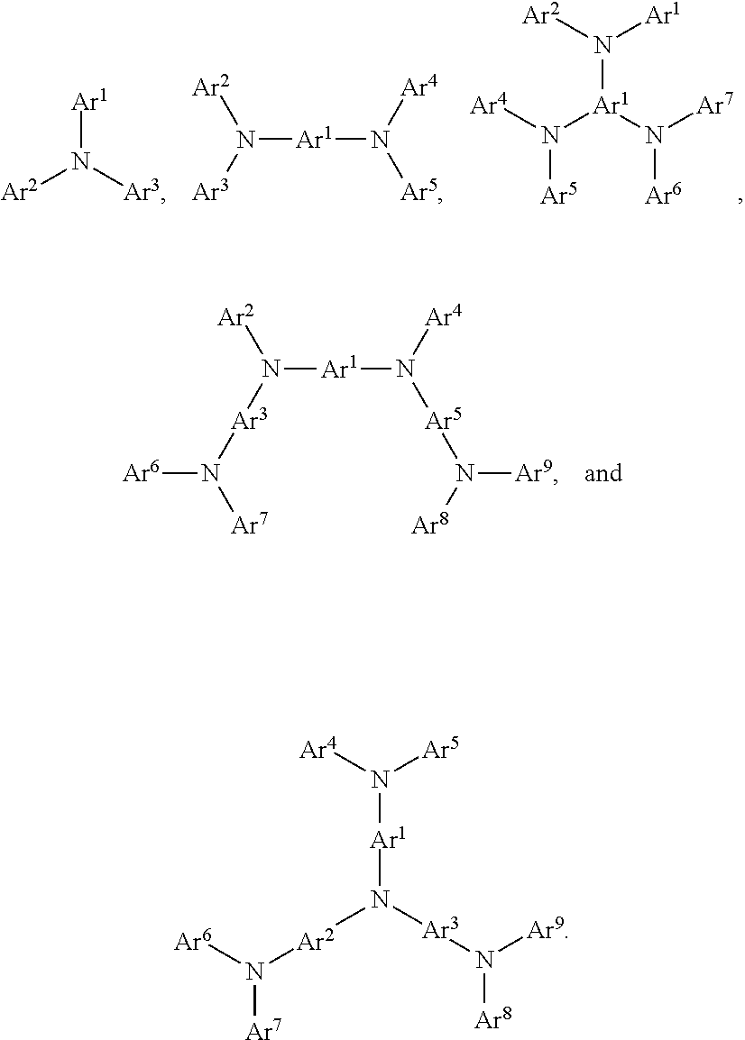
N([Ar1](N([Ar7])[Ar6])N([Ar4])[Ar5])([Ar2])[Ar1].[Ar1]N([Ar3])[Ar2].N([Ar1]N([Ar5])[Ar4])([Ar3])[Ar2].N([Ar1]N([Ar4])[Ar5]N([Ar9])[Ar8])([Ar3]N([Ar7])[Ar6])[Ar2].N([Ar1]N([Ar3]N([Ar9])[Ar8])[Ar2]N([Ar7])[Ar6])([Ar5])[Ar4]
